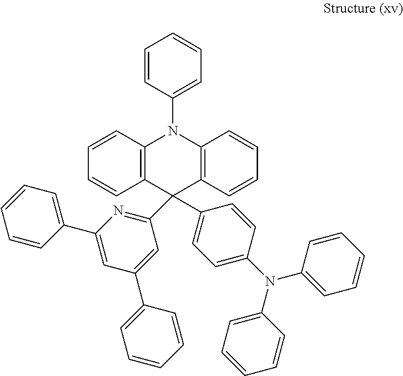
C1=CC=CC(C2=CC(C3=CC=CC=C3)=CC(C3(C4=CC=C(N(C5=CC=CC=C5)C5=CC=CC=C5)C=C4)C4=C(N(C5=CC=CC=C5)C5=C3C=CC=C5)C=CC=C4)=N2)=C1
